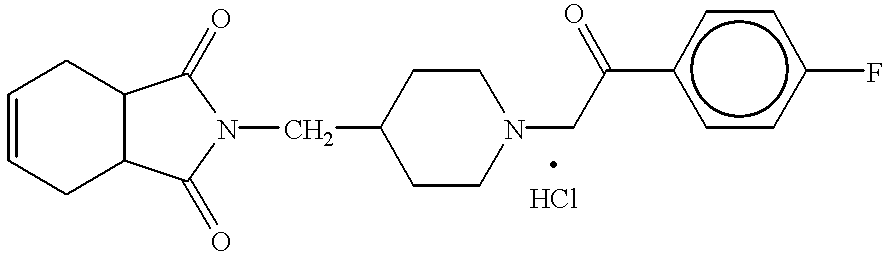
C1=CCC2C(C1)C(=O)N(CC1CCN(CC(c3ccc(F)cc3)=O)CC1)C2=O
